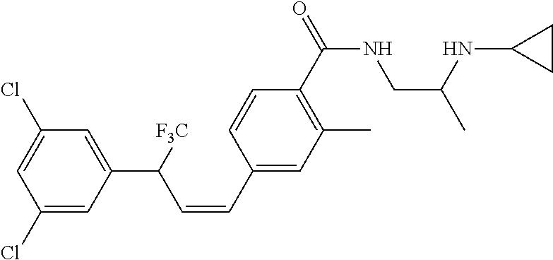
C1(Cl)=CC(C([F3C])C=CC2=CC(C)=C(C(NCC(C)NC3CC3)=O)C=C2)=CC(Cl)=C1
